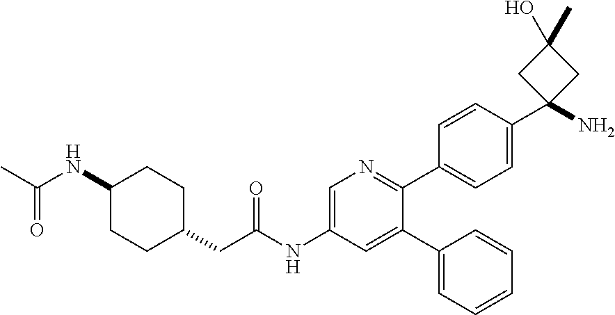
CC(NC1CCC(CC(NC2=CN=C(C3=CC=C(C4(N)CC(C)(O)C4)C=C3)C(C3=CC=CC=C3)=C2)=O)CC1)=O
